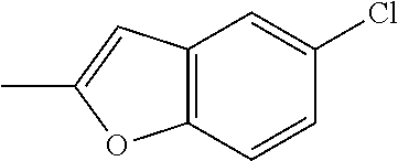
C1=CC2=C(C=C1Cl)C=C(C)O2
